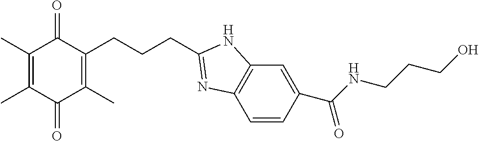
C1(C)=C(C)C(=O)C(C)=C(CCCC2=NC3=C(C=C(C(NCCCO)=O)C=C3)N2)C1=O
